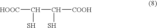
[HOOC]C(C([COOH])S)S
